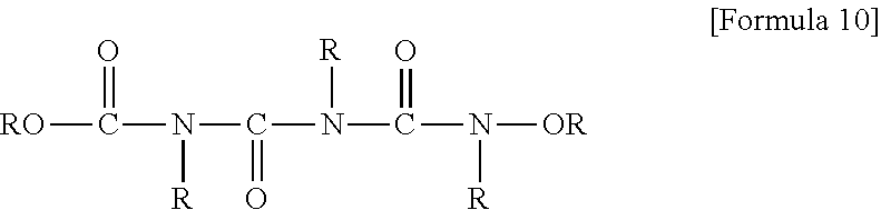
[RO]C(N(C(N(C(N([OR])[R])=O)[R])=O)[R])=O
